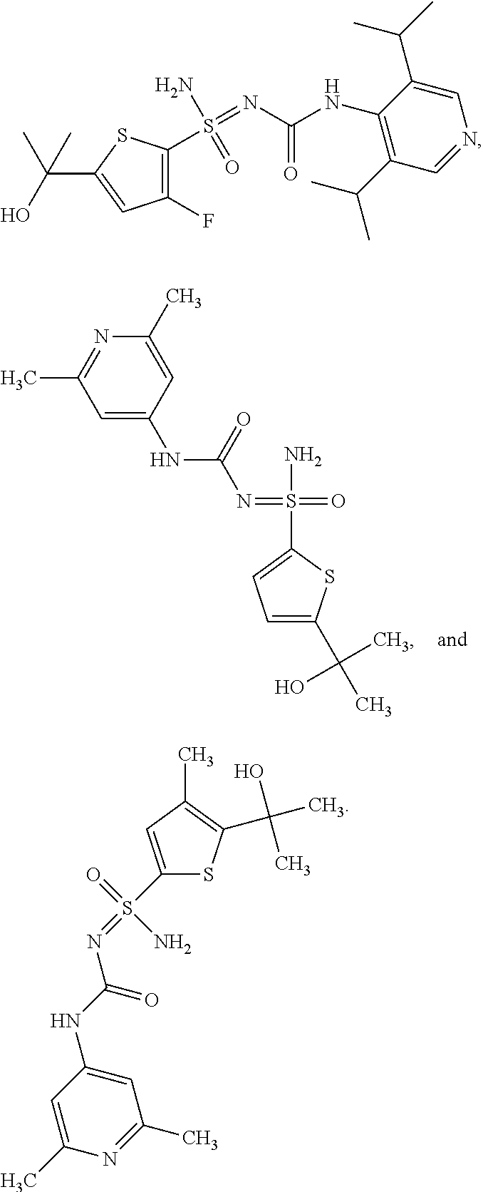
C1=C(NC(N=S(=O)(N)C2=CC=C(C(C)(C)O)S2)=O)C=C(C)N=C1C.C1(F)=C(S(=NC(NC2=C(C(C)C)C=NC=C2C(C)C)=O)(N)=O)SC(C(O)(C)C)=C1.C1(S(=NC(NC2=CC(C)=NC(C)=C2)=O)(=O)N)=CC(C)=C(C(C)(O)C)S1
